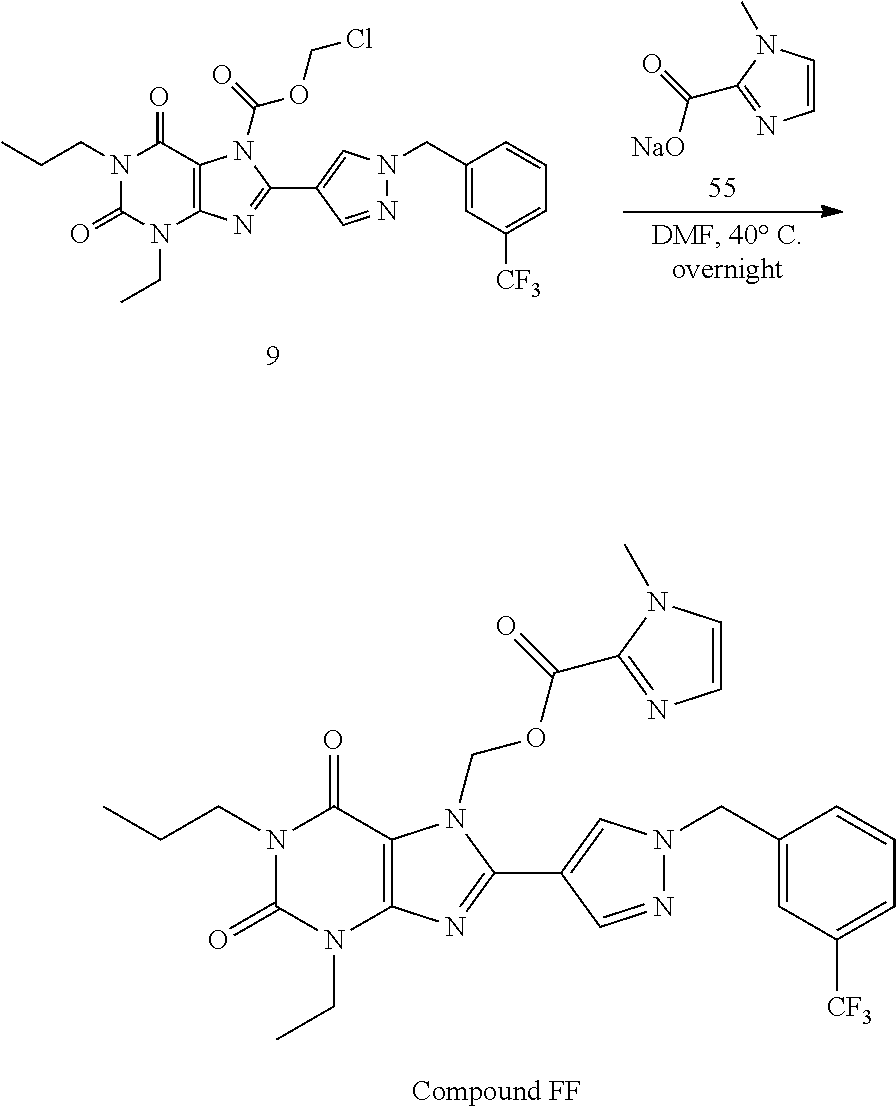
C1(CN2N=CC(C3=NC4=C(N3C(=O)OCCl)C(=O)N(CCC)C(=O)N4CC)=C2)=CC([CF3])=CC=C1.C(=O)([NaO])C1=NC=CN1C.C1(CN2N=CC(C3=NC4=C(N3COC(=O)C3=NC=CN3C)C(=O)N(CCC)C(=O)N4CC)=C2)=CC([CF3])=CC=C1
